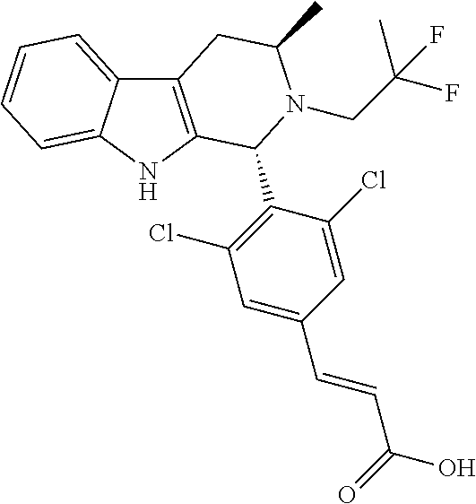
C12=C(NC3=CC=CC=C13)C(C1=C(Cl)C=C(C=CC(O)=O)C=C1Cl)N(CC(F)(C)F)C(C)C2
